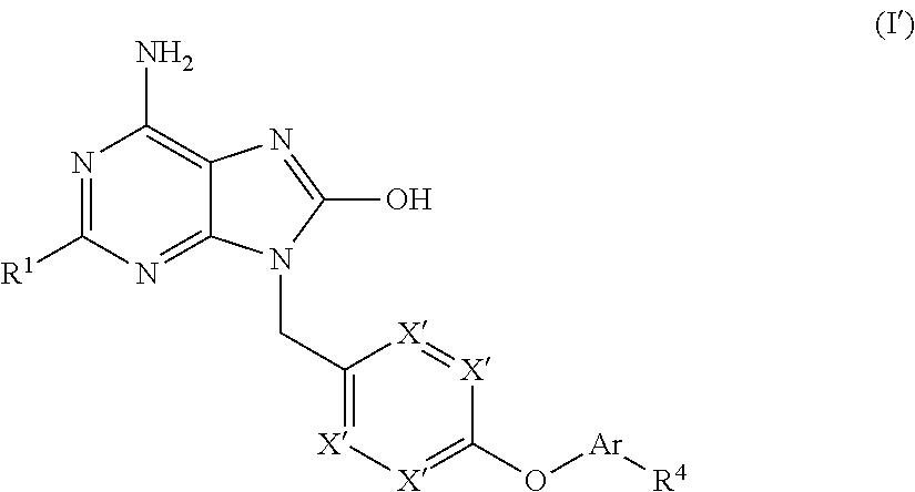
N1=C([R1])N=C2C(=C1N)N=C(O)N2CC1=[X][X]=C(O[Ar][R4])[X]=[X]1
